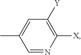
C1([Y])=C([X])N=CC(C)=C1
